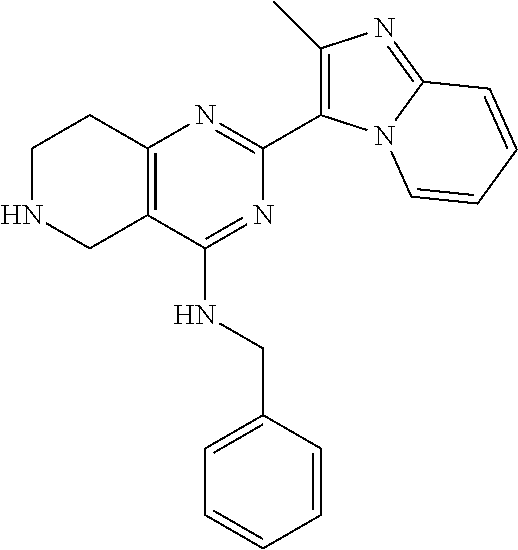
C12=C(C(NCC3=CC=CC=C3)=NC(C3=C(C)N=C4N3C=CC=C4)=N1)CNCC2
